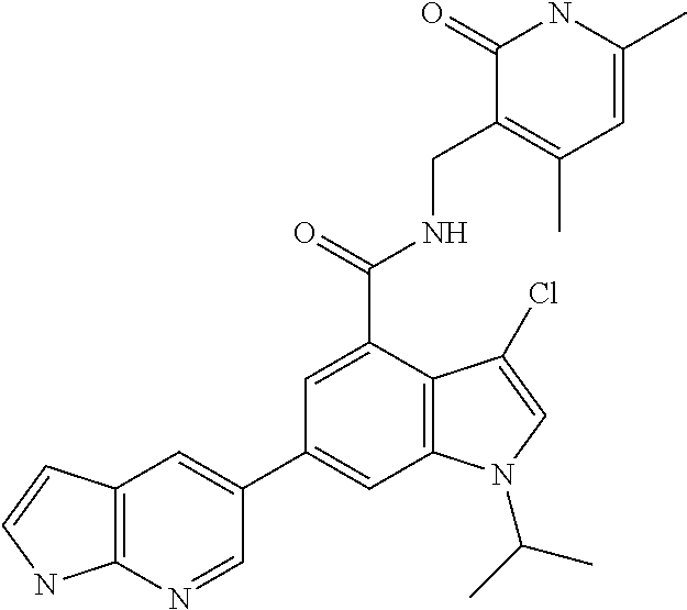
C1=C(C(NCC2=C(C)C=C(C)NC2=O)=O)C2=C(C=C1C1=CC3=C(N=C1)NC=C3)N(C(C)C)C=C2Cl
